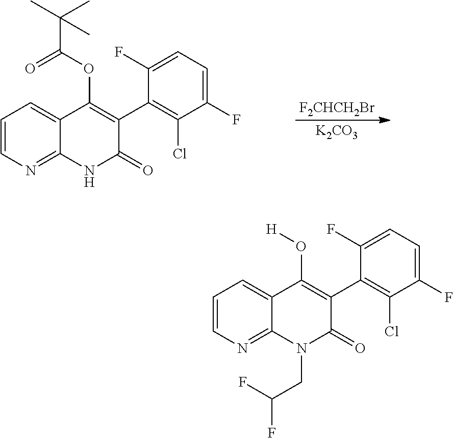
[F2CHCH2Br].[K2CO3].C1=CN=C2C(=C1)C(OC(=O)C(C)(C)C)=C(C1=C(Cl)C(F)=CC=C1F)C(=O)N2.C1=CN=C2C(=C1)C(O[H])=C(C1=C(Cl)C(F)=CC=C1F)C(=O)N2CC(F)F
